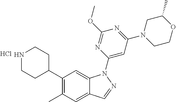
C1(C2CCNCC2)=C(C)C=C2C(=C1)N(C1=CC(N3CCOC(C)C3)=NC(OC)=N1)N=C2.Cl
